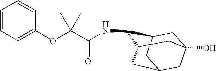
N(C1C2CC3(O)CC(CC1C3)C2)C(C(OC1=CC=CC=C1)(C)C)=O
